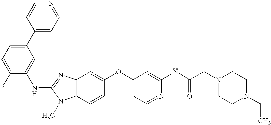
C1(C2=CC=NC=C2)=CC=C(F)C(NC2=NC3=C(N2C)C=CC(OC2=CC=NC(NC(CN4CCN(CC)CC4)=O)=C2)=C3)=C1
